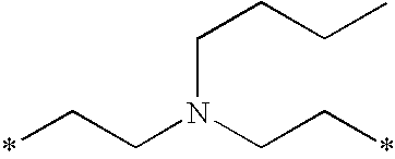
C(N(CC*)CCCC)C*
